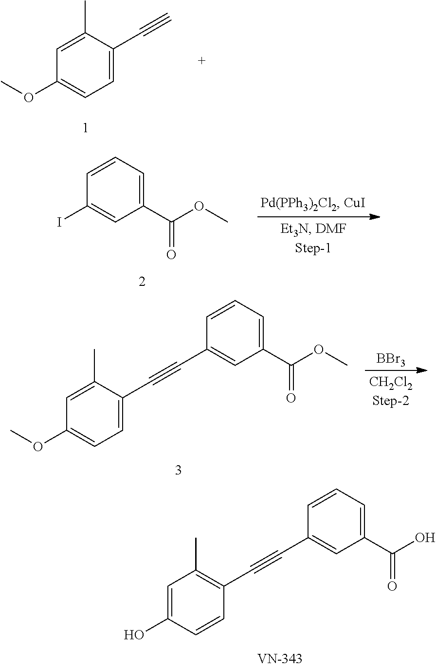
C1=CC(O)=CC(C)=C1C#CC1=CC(C(O)=O)=CC=C1.C1=C(C#C)C(C)=CC(OC)=C1.C1(C(OC)=O)=CC=CC(I)=C1.[BBr3].C1=C(C#CC2=CC(C(OC)=O)=CC=C2)C(C)=CC(OC)=C1
